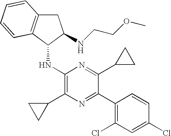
C1(NC2C3=C(CC2NCCOC)C=CC=C3)=C(C2CC2)N=C(C2=C(Cl)C=C(Cl)C=C2)C(C2CC2)=N1
